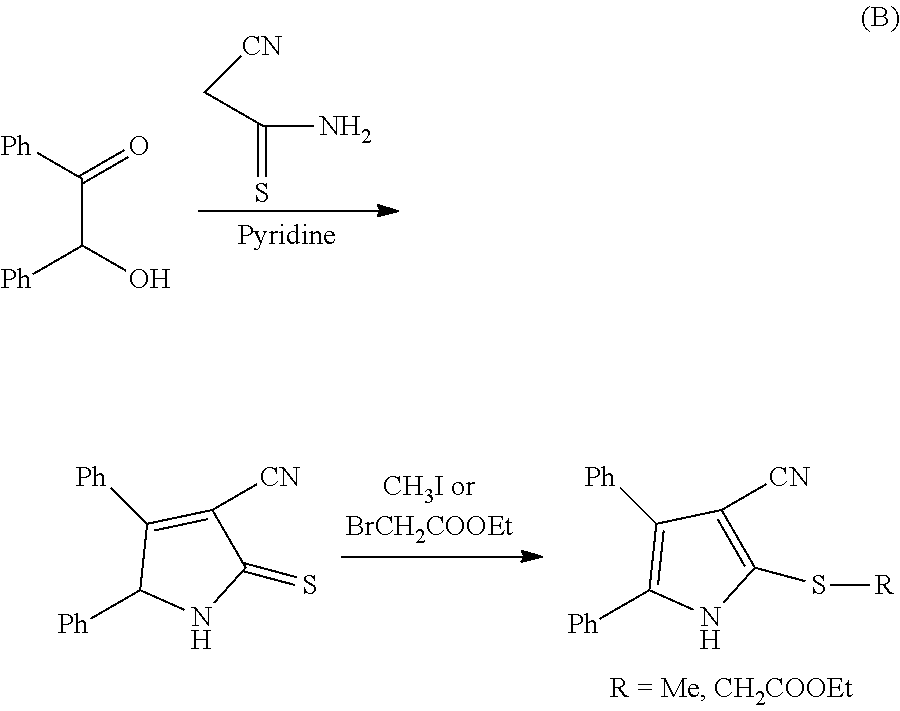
C(=S)(N)C[CN].[Ph]C(O)C([Ph])=O.[Ph]C1NC(=S)C([CN])=C1[Ph].[Ph]C1=C([Ph])C([CN])=C(S[R])N1
